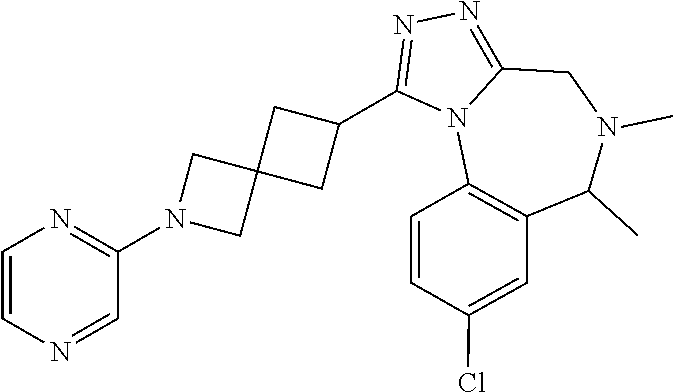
C1=CN=CC(N2CC3(C2)CC(C2=NN=C4N2C2=C(C(C)N(C)C4)C=C(Cl)C=C2)C3)=N1
